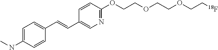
CNC1=CC=C(C=CC2=CN=C(OCCOCCOCC[18F])C=C2)C=C1
